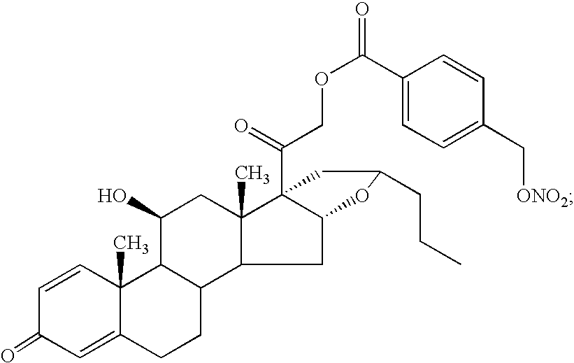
C1=CC2(C)C(=CC1=O)CCC1C2C(O)CC2(C)C3(C(COC(C4=CC=C(C[ONO2])C=C4)=O)=O)C(CC12)OC(CCC)C3
